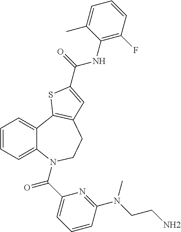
C1=CC=C2C(=C1)C1=C(CCN2C(C2=CC=CC(N(CCN)C)=N2)=O)C=C(C(NC2=C(F)C=CC=C2C)=O)S1
